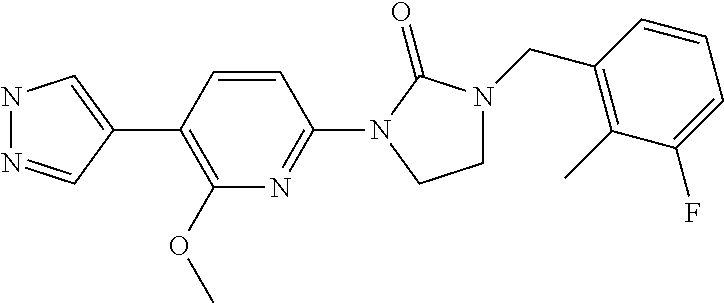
N1N=CC(C2=C(OC)N=C(N3C(=O)N(CC4=C(C)C(F)=CC=C4)CC3)C=C2)=C1
